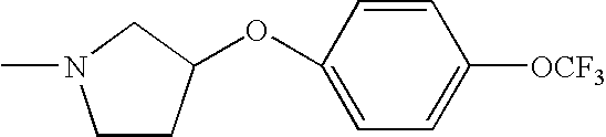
C1CC(OC2=CC=C([OCF3])C=C2)CN1C
